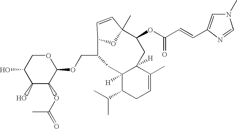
C1(O)C(O)C(OC(=O)C)C(OCC2C3OC(C)(C=C3)C(OC(C=CC3=CN(C)C=N3)=O)CC3([H])C([H])(C(C(C)C)CC=C3C)C2)OC1
